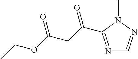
C(OC(CC(=O)C1=NC=NN1C)=O)C
